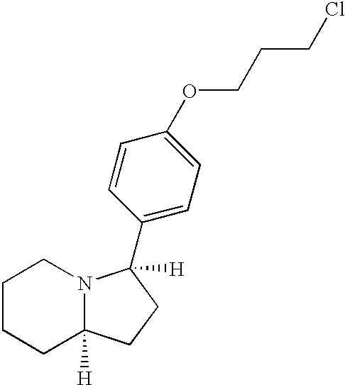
C1CCC2([H])N(C1)C([H])(C1=CC=C(OCCCCl)C=C1)CC2
